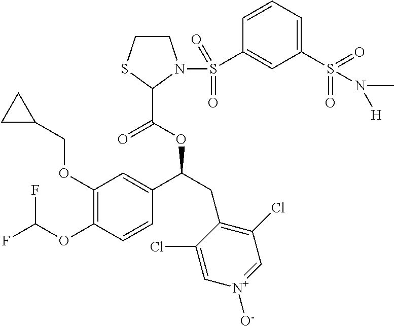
C1(OCC2CC2)=C(OC(F)F)C=CC(C(CC2=C(Cl)C=[N+]([O-])C=C2Cl)OC(=O)C2SCCN2S(C2=CC(S(=O)(=O)N(C)[H])=CC=C2)(=O)=O)=C1
